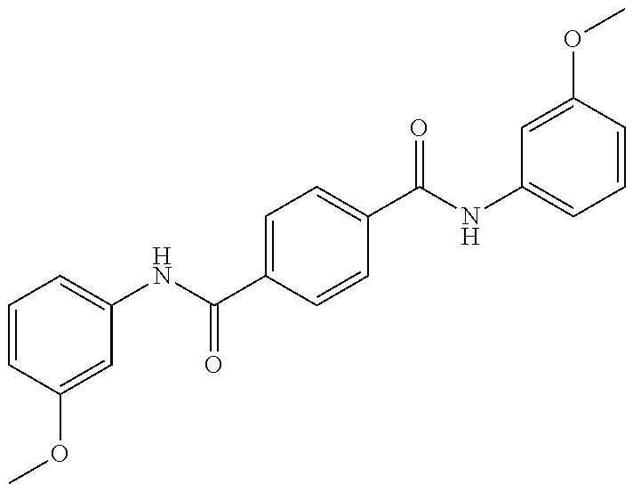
COC1=CC(NC(C2=CC=C(C(NC3=CC=CC(OC)=C3)=O)C=C2)=O)=CC=C1
